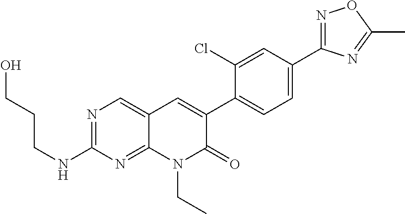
N1=C(C2=CC=C(C3=CC4=CN=C(NCCCO)N=C4N(CC)C3=O)C(Cl)=C2)N=C(C)O1
